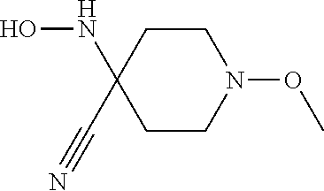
N1(OC)CCC(NO)(C#N)CC1
